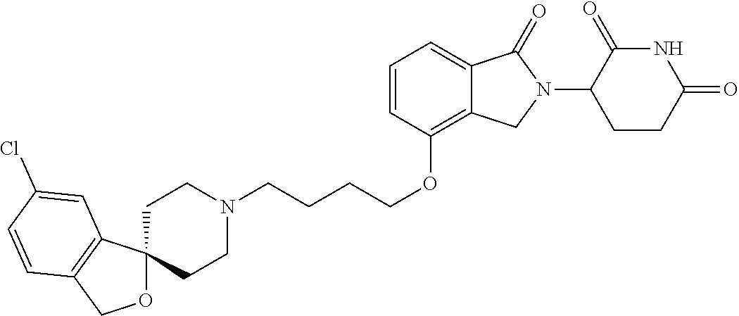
C1N(CCCCOC2=C3C(=CC=C2)C(=O)N(C2C(=O)NC(=O)CC2)C3)CCC2(C1)OCC1=C2C=C(Cl)C=C1
